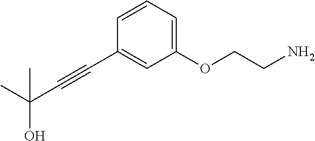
C(C#CC1=CC(OCCN)=CC=C1)(O)(C)C
